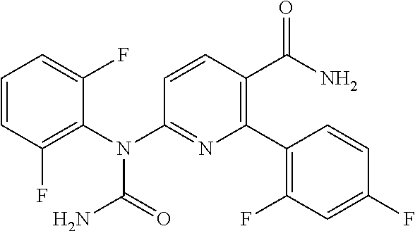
C1=CC(F)=C(N(C2=NC(C3=C(F)C=C(F)C=C3)=C(C(N)=O)C=C2)C(=O)N)C(F)=C1
